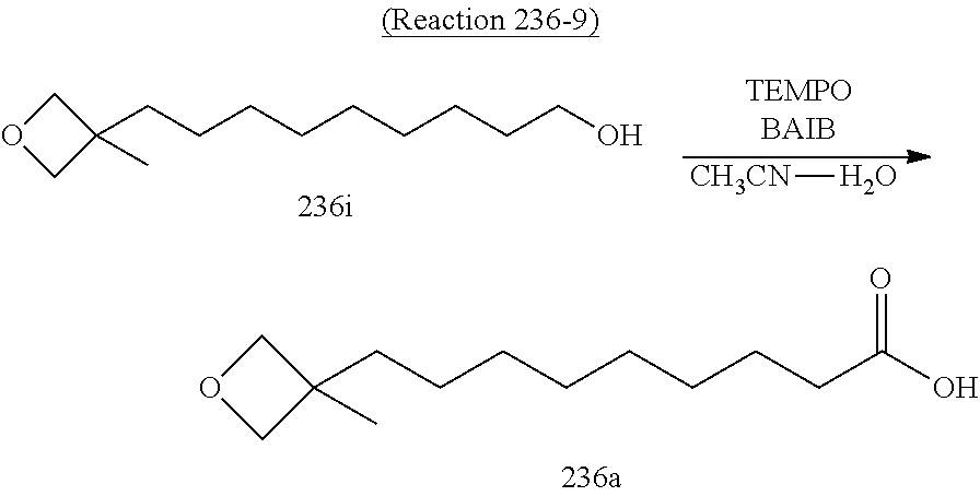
C1OCC1(CCCCCCCCCO)C.[CH3CN]O.C1OCC1(CCCCCCCCC(O)=O)C
